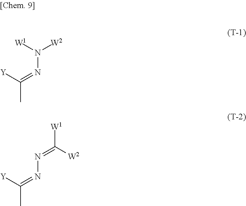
C(C)(=NN([W1])[W2])[Y].C(C)(=NN=C([W2])[W1])[Y]
